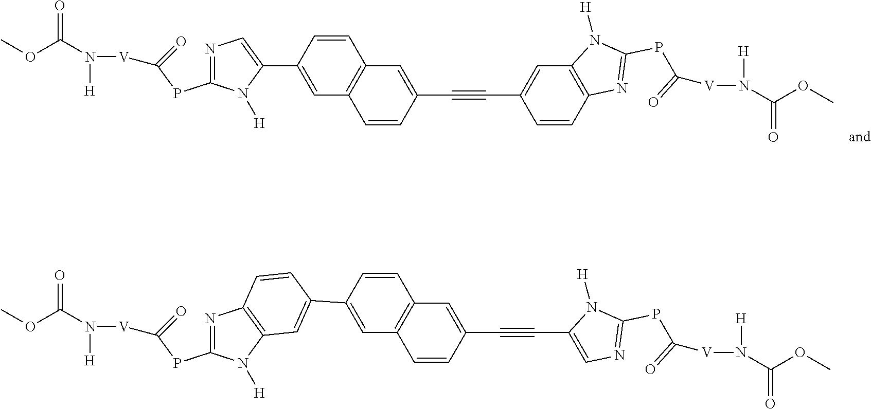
COC(N([V]C(PC1=NC=C(C2=CC3=C(C=C(C#CC4=CC5=C(N=C(PC(=O)[V]N(C(OC)=O)[H])N5[H])C=C4)C=C3)C=C2)N1[H])=O)[H])=O.COC(N([V]C(PC1=NC2=C(N1[H])C=C(C1=CC3=C(C=C(C#CC4=CN=C(PC(=O)[V]N(C(OC)=O)[H])N4[H])C=C3)C=C1)C=C2)=O)[H])=O
